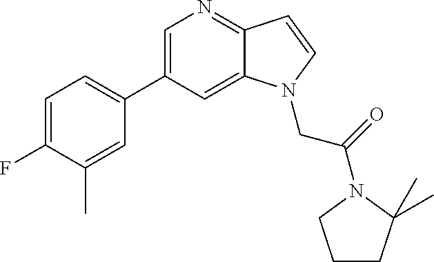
C1=C(C2=CC=C(F)C(C)=C2)C=C2C(=N1)C=CN2CC(=O)N1C(C)(C)CCC1
